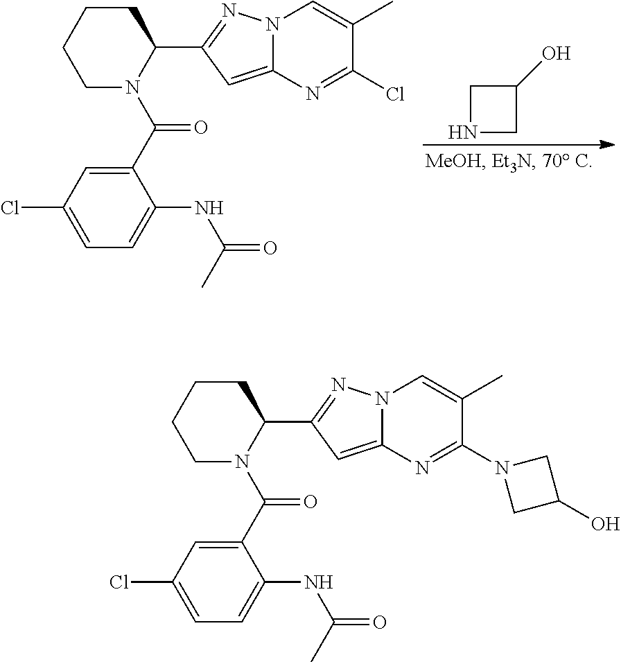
C1CCCN(C(C2=CC(Cl)=CC=C2NC(C)=O)=O)C1C1=NN2C(=C1)N=C(Cl)C(C)=C2.N1CC(O)C1.C1CCCN(C(C2=CC(Cl)=CC=C2NC(=O)C)=O)C1C1=NN2C(=C1)N=C(N1CC(O)C1)C(C)=C2
